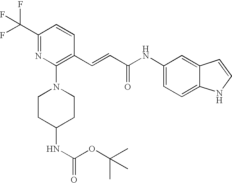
C(=CC(=O)NC1=CC=C2C(=C1)C=CN2)C1=C(N2CCC(NC(=O)OC(C)(C)C)CC2)N=C(C(F)(F)F)C=C1
